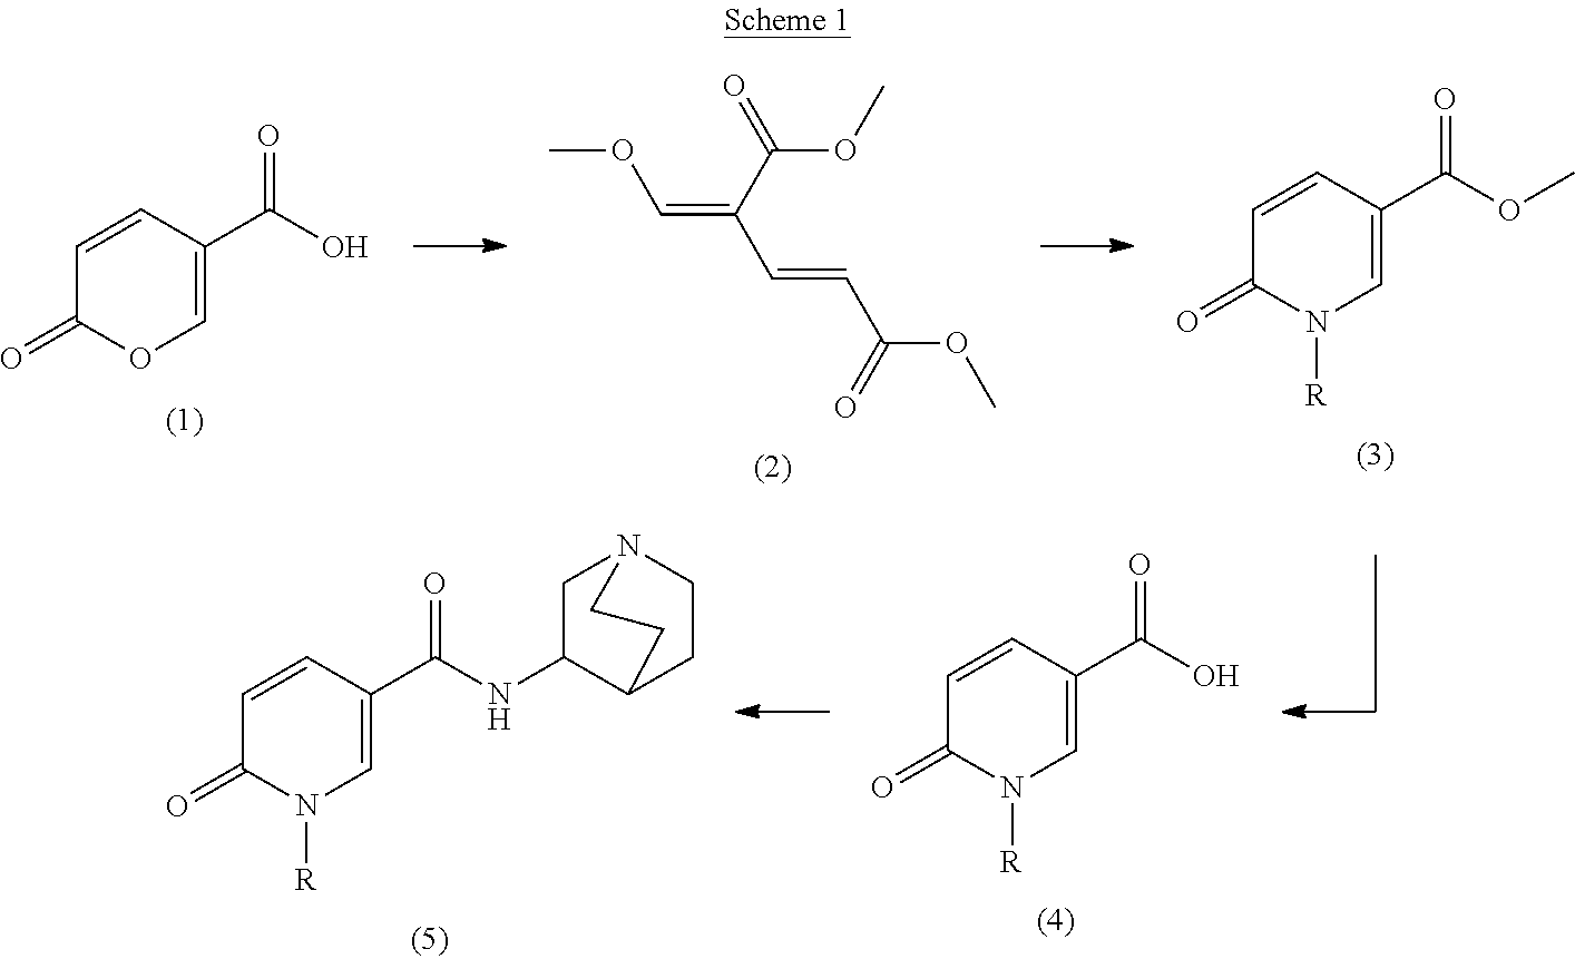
C1=C(C(O)=O)C=CC(=O)O1.COC=C(C=CC(OC)=O)C(=O)OC.C1=C(C(OC)=O)C=CC(=O)N1[R].C1=C(C(O)=O)C=CC(=O)N1[R].C1=C(C(NC2CN3CCC2CC3)=O)C=CC(=O)N1[R]
